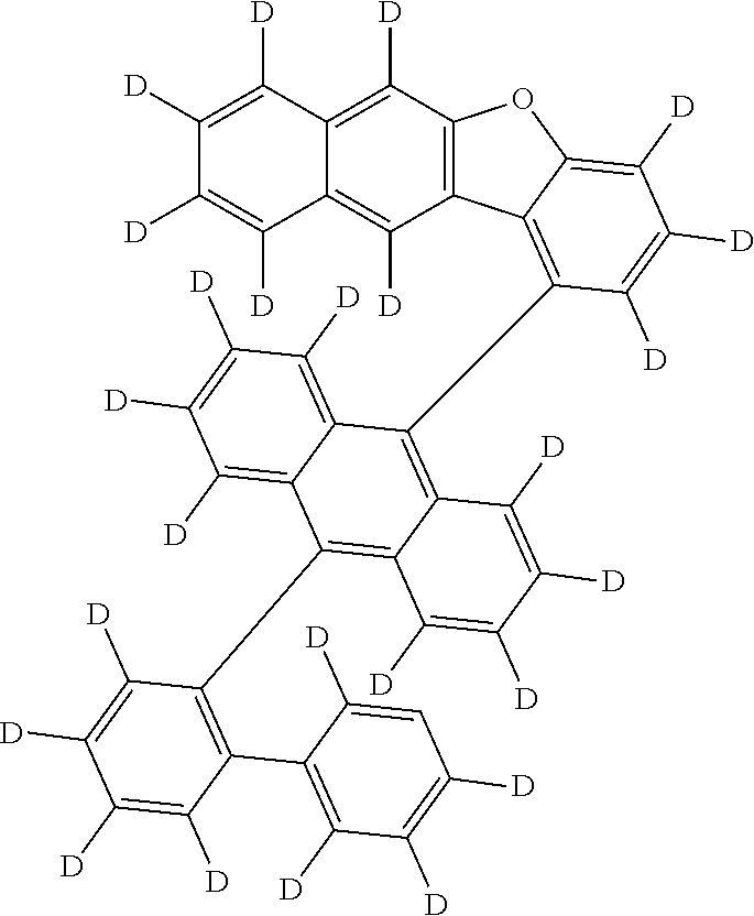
C1([D])=C([D])C2=C([D])C3=C(C([D])=C2C([D])=C1[D])C1=C(C2=C4C(=C(C5=C(C6=C([D])C([D])=C([D])C=C6[D])C([D])=C([D])C([D])=C5[D])C5=C([D])C([D])=C([D])C([D])=C25)C([D])=C([D])C([D])=C4[D])C([D])=C([D])C([D])=C1O3
